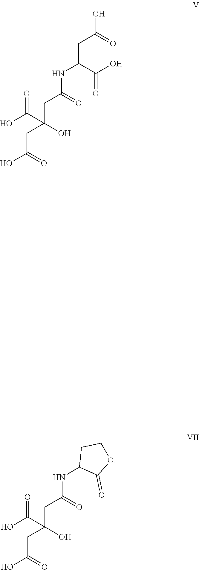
N(C(=O)CC(CC(O)=O)(O)C(=O)O)C(CC(O)=O)C(O)=O.N(C(=O)CC(CC(O)=O)(O)C(=O)O)C1C(=O)OCC1
